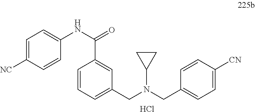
C1=C([NC])C=CC(NC(C2=CC(CN(C3CC3)CC3=CC=C([CN])C=C3)=CC=C2)=O)=C1.Cl
